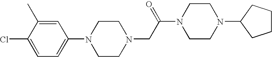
N1(CC(N2CCN(C3CCCC3)CC2)=O)CCN(C2=CC=C(Cl)C(C)=C2)CC1
